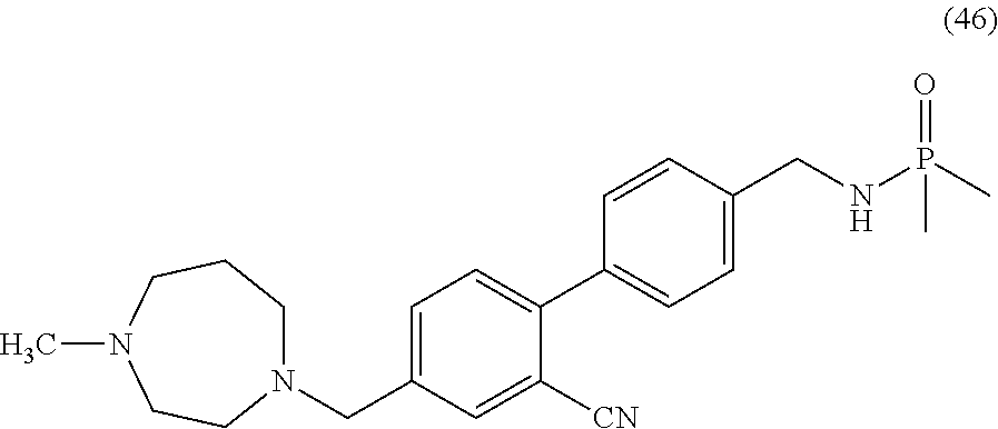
N1(CC2=CC=C(C3=CC=C(CNP(C)(=O)C)C=C3)C([CN])=C2)CCCN(C)CC1
